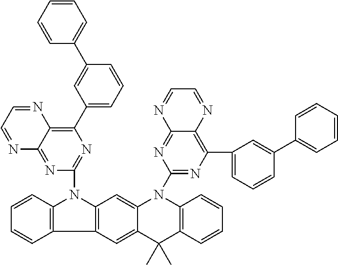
C12=C(C3=C(N1C1=NC(C4=CC=CC(C5=CC=CC=C5)=C4)=C4C(=N1)N=CC=N4)C=C1C(=C3)C(C)(C)C3=C(N1C1=NC(C4=CC=CC(C5=CC=CC=C5)=C4)=C4C(=N1)N=CC=N4)C=CC=C3)C=CC=C2
